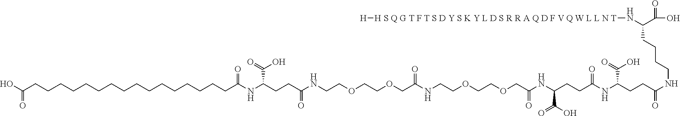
OC(CCCCCCCCCCCCCCCCC(NC(CCC(NCCOCCOCC(NCCOCCOCC(=O)NC(C(O)=O)CCC(=O)NC(CCC(=O)NCCCCC(C(O)=O)N[H S Q G T F T S D Y S K Y L D S R R A Q D F V Q W L L N T][H])C(O)=O)=O)=O)C(O)=O)=O)=O
